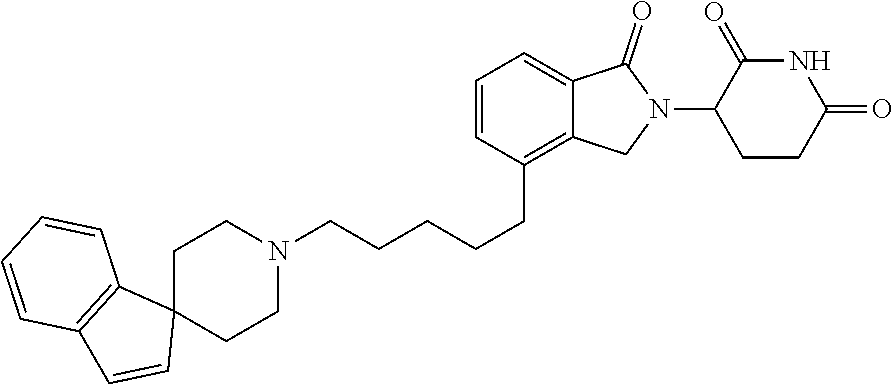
N1C(=O)C(N2C(=O)C3=CC=CC(CCCCCN4CCC5(CC4)C4=C(C=C5)C=CC=C4)=C3C2)CCC1=O
